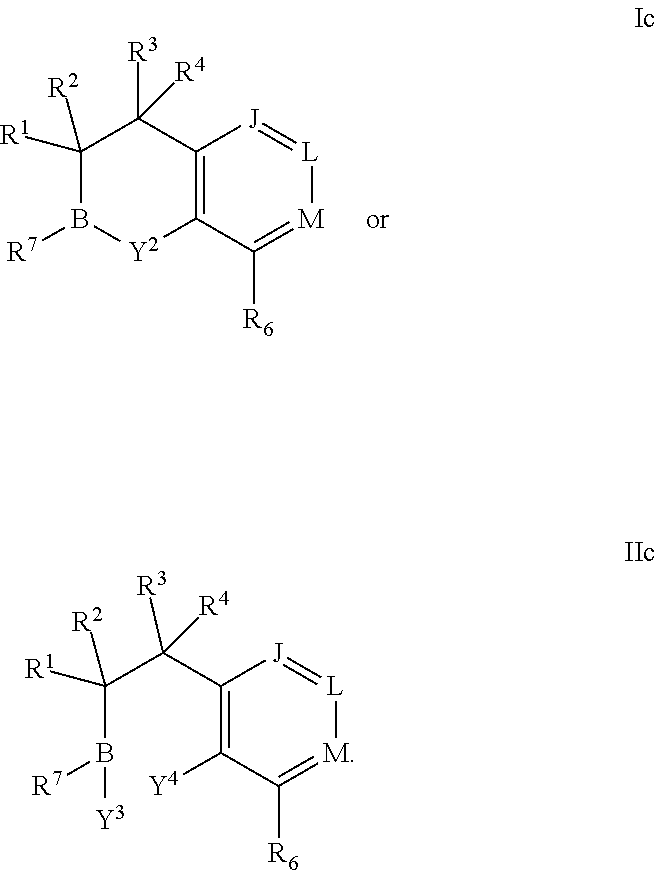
C12=C(C([R6])=[M][L]=[J]1)[Y2]B([R7])C([R2])([R1])C2([R3])[R4].C1(C(C(B([R7])[Y3])([R2])[R1])([R3])[R4])=C([Y4])C([R6])=[M][L]=[J]1
